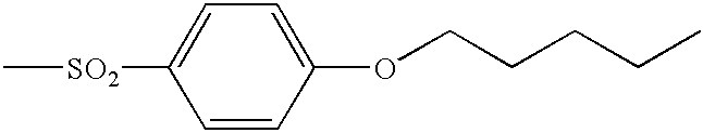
C[SO2]C1=CC=C(OCCCCC)C=C1
